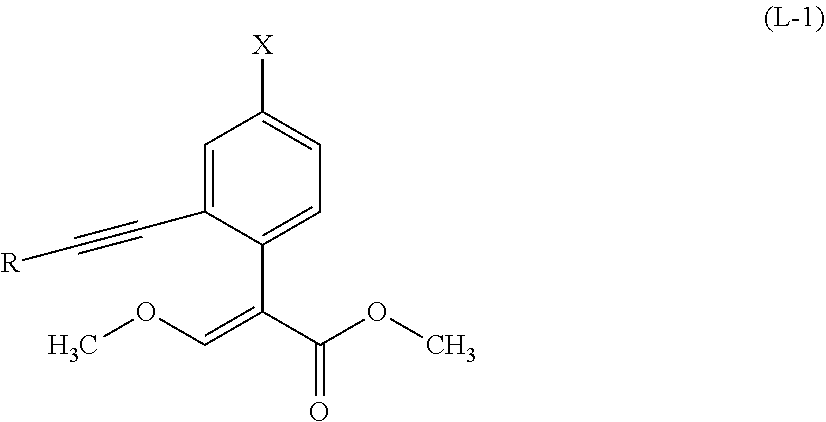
C1=C(C#C[R])C(C(C(OC)=O)=COC)=CC=C1[X]
